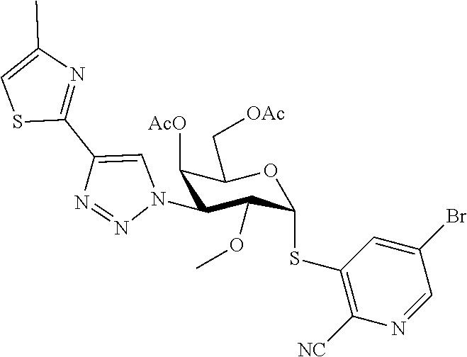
C1([AcO])C(N2C=C(C3=NC(C)=CS3)N=N2)C(OC)C(SC2=C([NC])N=CC(Br)=C2)OC1C[OAc]
